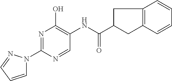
N1=C(N2C=CC=N2)N=CC(NC(C2CC3=C(C2)C=CC=C3)=O)=C1O
